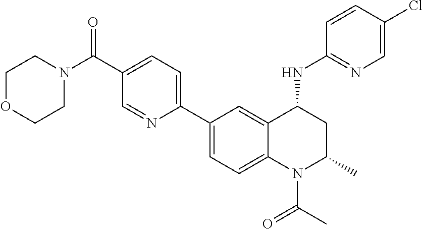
C1(C2=CC=C3C(=C2)C(NC2=NC=C(Cl)C=C2)CC(C)N3C(C)=O)=CC=C(C(N2CCOCC2)=O)C=N1
